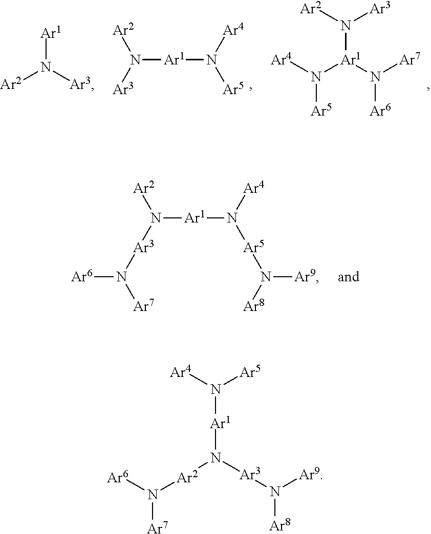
[Ar1]N([Ar3])[Ar2].N([Ar1]N([Ar5])[Ar4])([Ar2])[Ar3].[Ar5]N([Ar4])[Ar1](N([Ar6])[Ar7])N([Ar2])[Ar3].N([Ar1]N([Ar5]N([Ar9])[Ar8])[Ar4])([Ar2])[Ar3]N([Ar7])[Ar6].[Ar1](N([Ar3]N([Ar9])[Ar8])[Ar2]N([Ar6])[Ar7])N([Ar4])[Ar5]
